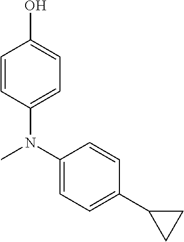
C1=CC(N(C2=CC=C(C3CC3)C=C2)C)=CC=C1O
